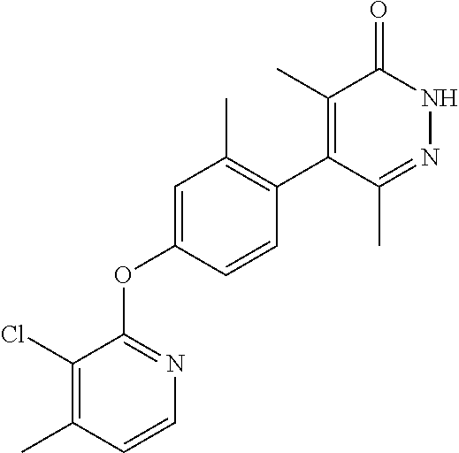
C1=CC(C)=C(Cl)C(OC2=CC(C)=C(C3=C(C)C(=O)NN=C3C)C=C2)=N1
